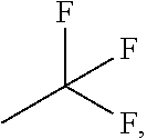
FC(F)(C)F
